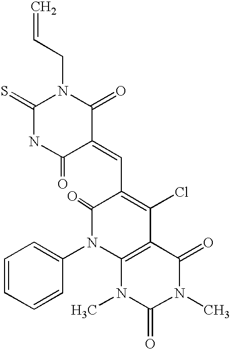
C=CCN1C(=S)NC(=O)C(=CC2=C(Cl)C3=C(N(C4=CC=CC=C4)C2=O)N(C)C(=O)N(C)C3=O)C1=O
